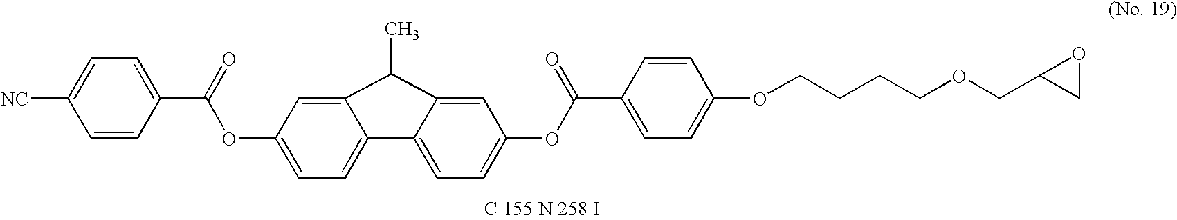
C1=CC(C(=O)OC2=CC=C3C(=C2)C(C)C2=CC(OC(C4=CC=C(OCCCCOCC5CO5)C=C4)=O)=CC=C32)=CC=C1[NC]
